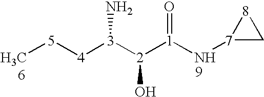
C[5][4][3]([2]([1](N[7]1C[8]1)=O)O)N
